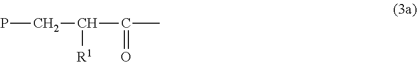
PCC(C(C)=O)[R1]
